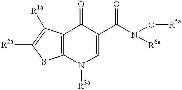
C12=C(SC([R2a])=C1[R1a])N([R3a])C=C(C(N(O[R5a])[R6a])=O)C2=O
